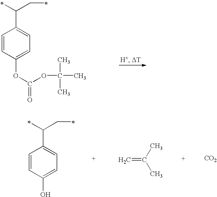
C1=CC(OC(OC(C)(C)C)=O)=CC=C1C(*)C*.C1=CC(O)=CC=C1C(*)C*.C=C(C)C.[CO2]
